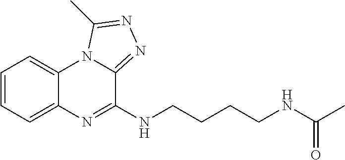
C1=CC=C2C(=C1)N1C(=NN=C1C)C(NCCCCNC(C)=O)=N2
